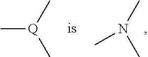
CN(C)C.C[Q](C)C
